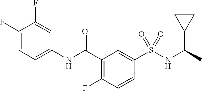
C1(F)=CC=C(NC(C2=C(F)C=CC(S(NC(C)C3CC3)(=O)=O)=C2)=O)C=C1F
